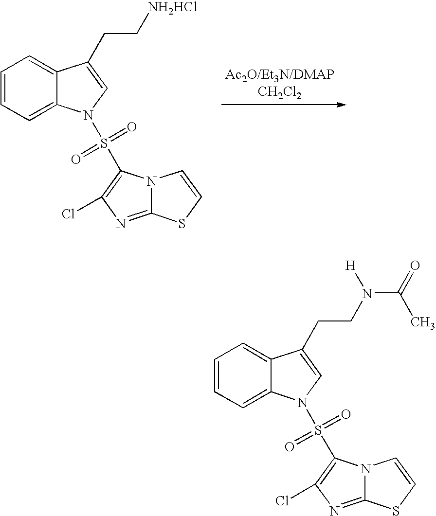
C1=CC=C2C(=C1)C(CC[NH2HCl])=CN2S(=O)(=O)C1=C(Cl)N=C2N1C=CS2.C1=CC=C2C(=C1)C(CCN([H])C(C)=O)=CN2S(=O)(=O)C1=C(Cl)N=C2N1C=CS2
